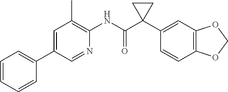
C1=C(C2=CC=CC=C2)C=NC(NC(C2(C3=CC4=C(C=C3)OCO4)CC2)=O)=C1C
